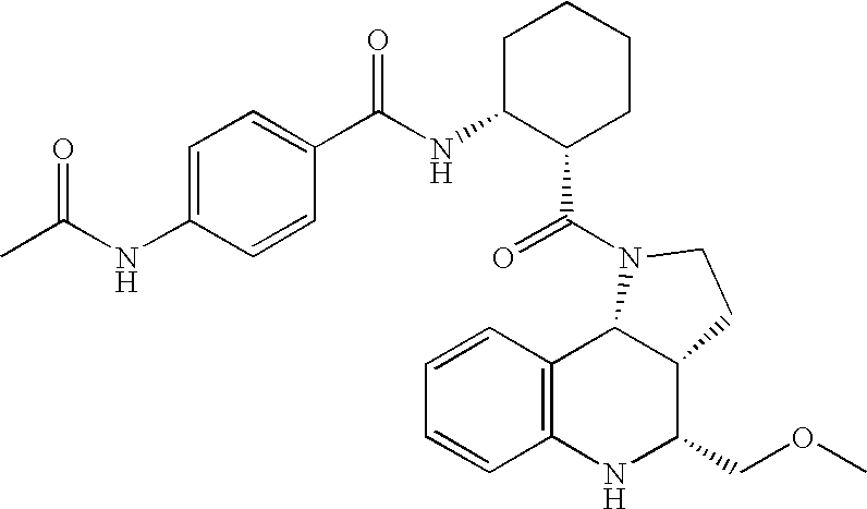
C12=C(NC(COC)C3C1N(C(=O)C1CCCCC1NC(=O)C1=CC=C(NC(C)=O)C=C1)CC3)C=CC=C2
